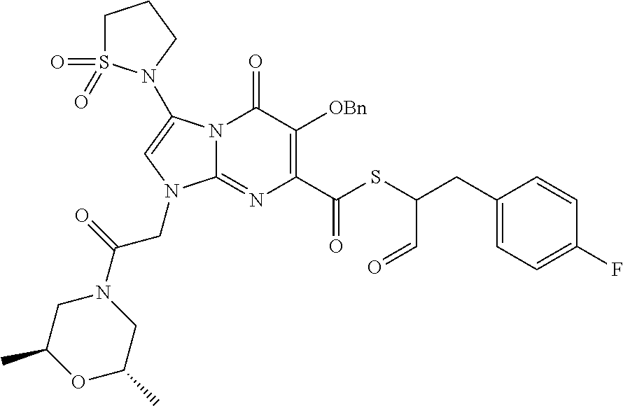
N12C(=NC(C(SC(CC3=CC=C(F)C=C3)C=O)=O)=C([OBn])C1=O)N(CC(=O)N1CC(C)OC(C)C1)C=C2N1S(=O)(=O)CCC1
